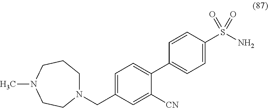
N1(CC2=CC=C(C3=CC=C(S(N)(=O)=O)C=C3)C([CN])=C2)CCCN(C)CC1
